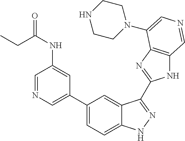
C1(C2=CN=CC(NC(=O)CC)=C2)=CC=C2C(=C1)C(C1=NC3=C(N1)C=NC=C3N1CCNCC1)=NN2
